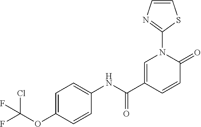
C1=C(C(NC2=CC=C(OC(F)(Cl)F)C=C2)=O)C=CC(=O)N1C1=NC=CS1
